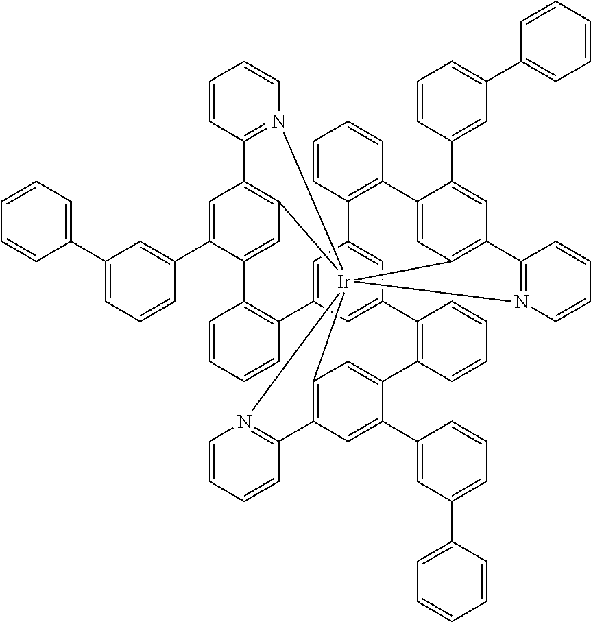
C1=C2C=C3C=C1C1=C(C=CC=C1)C1=CC4=C(C=C1C1=CC(C5=CC=CC=C5)=CC=C1)C1=N(C=CC=C1)[Ir]415(C4=C(C=C(C6=CC(C7=CC=CC=C7)=CC=C6)C(=C4)C4=C3C=CC=C4)C3=N1C=CC=C3)C1=C(C=C(C3=CC(C4=CC=CC=C4)=CC=C3)C(=C1)C1=C2C=CC=C1)C1=N5C=CC=C1
